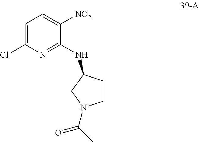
C1=C(Cl)N=C(NC2CCN(C(C)=O)C2)C([NO2])=C1
